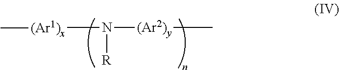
[(Ar1)x](N([(Ar2)y]C)[R])C
